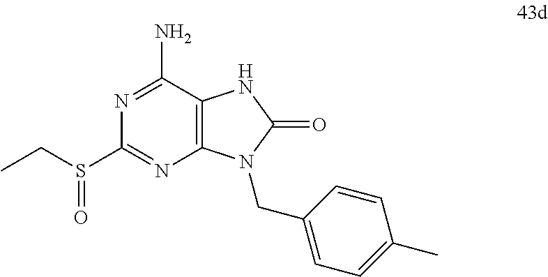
C1(N)=NC(S(CC)=O)=NC2=C1NC(=O)N2CC1=CC=C(C)C=C1
